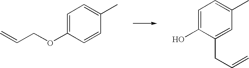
C1=C(OCC=C)C=CC(C)=C1.C1=C(O)C(CC=C)=CC(C)=C1
